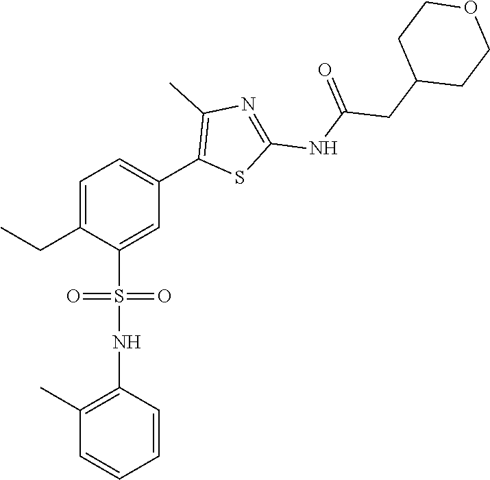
C1=C(CC)C(S(=O)(=O)NC2=C(C)C=CC=C2)=CC(C2=C(C)N=C(NC(CC3CCOCC3)=O)S2)=C1
